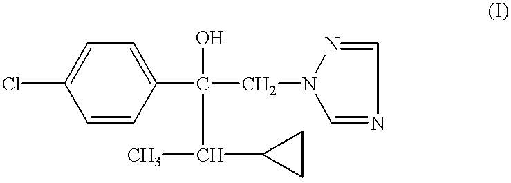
C1=CC(C(O)(C(C)C2CC2)CN2C=NC=N2)=CC=C1Cl
